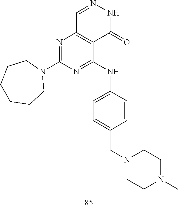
C1=NNC(=O)C2=C1N=C(N1CCCCCC1)N=C2NC1=CC=C(CN2CCN(C)CC2)C=C1
